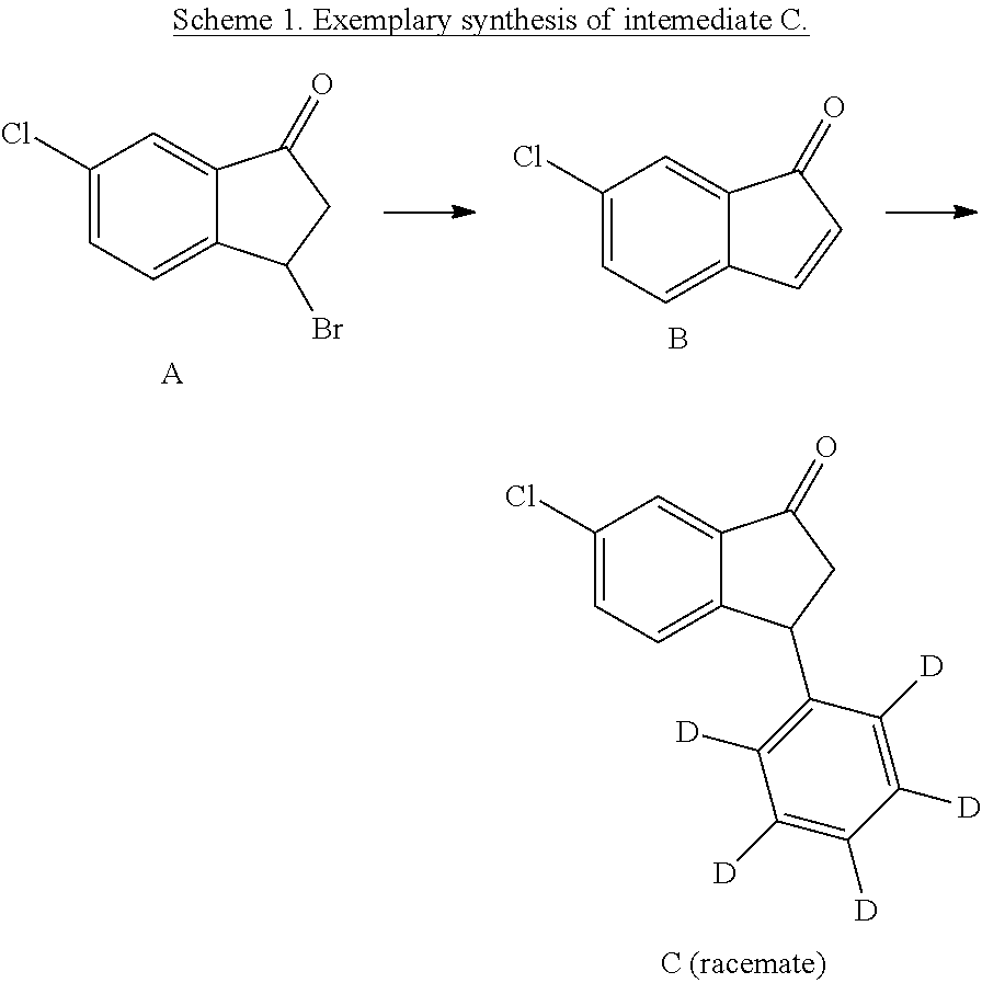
C1(Cl)=CC=C2C(=C1)C(=O)CC2C1=C([D])C([D])=C([D])C([D])=C1[D].C1(Cl)=CC=C2C(=C1)C(=O)CC2Br.[A].C1(Cl)=CC=C2C(=C1)C(=O)C=C2.B
